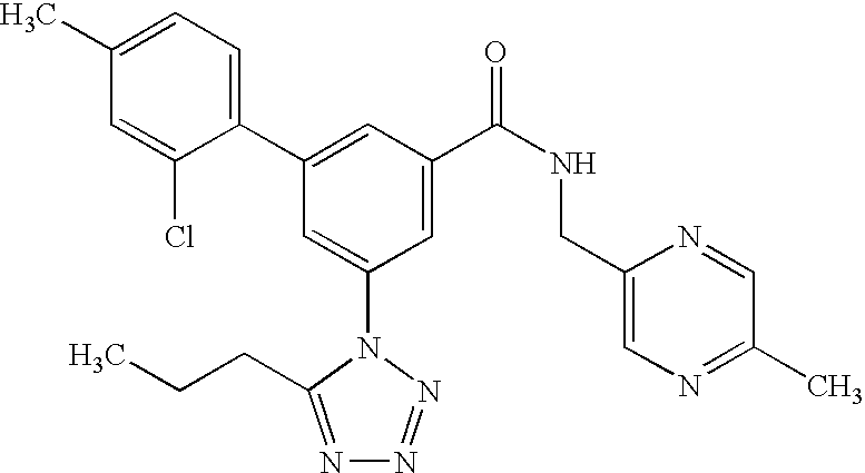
C1(C2=CC(C(NCC3=CN=C(C)C=N3)=O)=CC(N3C(CCC)=NN=N3)=C2)=CC=C(C)C=C1Cl
